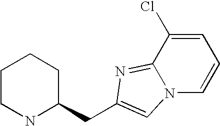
C1CNC(CC2=CN3C(=N2)C(Cl)=CC=C3)CC1
